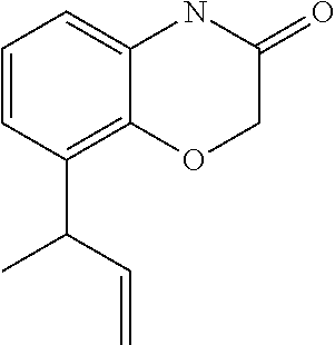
C1=CC(C(C=C)C)=C2C(=C1)NC(=O)CO2
